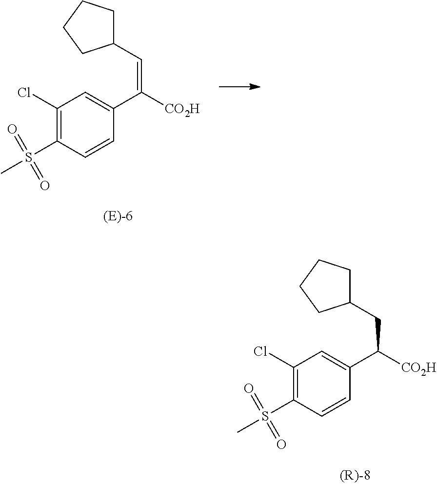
C1(C=C([CO2H])C2=CC(Cl)=C(S(C)(=O)=O)C=C2)CCCC1.C1(CC([CO2H])C2=CC(Cl)=C(S(C)(=O)=O)C=C2)CCCC1
